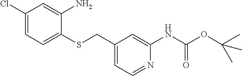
C1(Cl)=CC=C(SCC2=CC=NC(NC(OC(C)(C)C)=O)=C2)C(N)=C1
